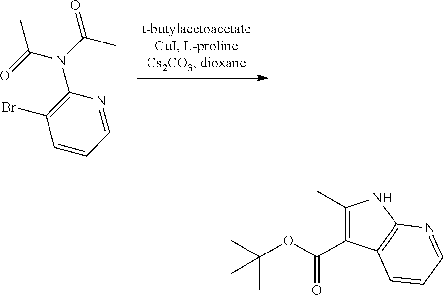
C1=CC=NC(N(C(C)=O)C(=O)C)=C1Br.C1(C)=C(C(OC(C)(C)C)=O)C2=C(N1)N=CC=C2
